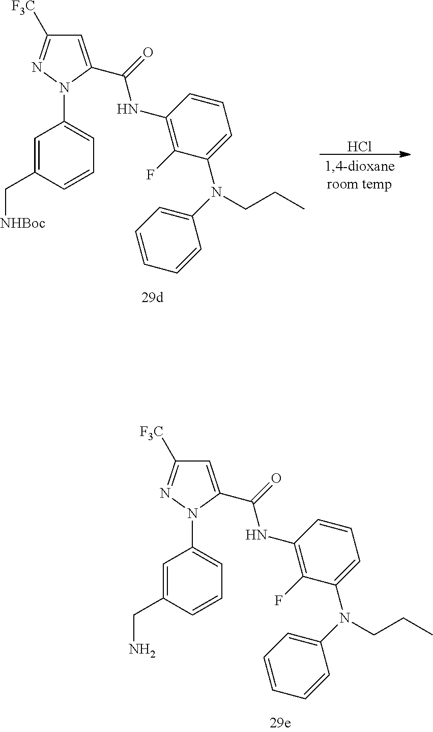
Cl.C1=C(C(=O)NC2=C(F)C(N(C3=CC=CC=C3)CCC)=CC=C2)N(C2=CC=CC(C[NHBoc])=C2)N=C1[F3C].C1=C(C(=O)NC2=C(F)C(N(C3=CC=CC=C3)CCC)=CC=C2)N(C2=CC=CC(CN)=C2)N=C1[F3C]
